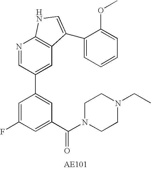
C1(C(N2CCN(CC)CC2)=O)=CC(F)=CC(C2=CC3=C(N=C2)NC=C3C2=CC=CC=C2OC)=C1
